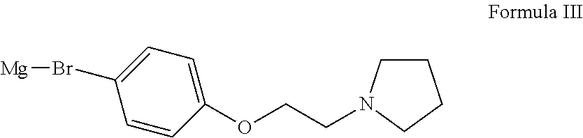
C1CCCN1CCOC1=CC=C(Br[Mg])C=C1
